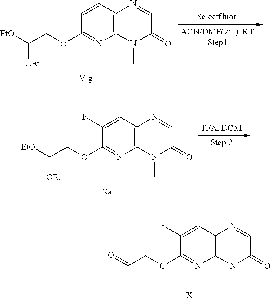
C12=C(C=CC(OCC([EtO])[OEt])=N1)N=CC(=O)N2C.C12=C(C=C(F)C(OCC([EtO])[OEt])=N1)N=CC(=O)N2C.C12=C(C=C(F)C(OCC=O)=N1)N=CC(=O)N2C.[X]
